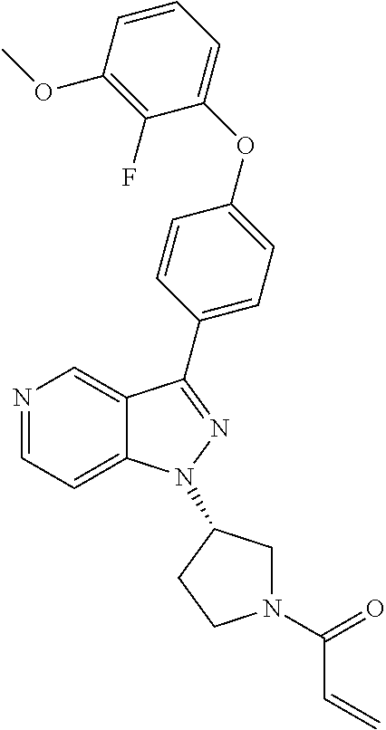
N1=CC=C2C(=C1)C(C1=CC=C(OC3=CC=CC(OC)=C3F)C=C1)=NN2C1CN(C(=O)C=C)CC1
